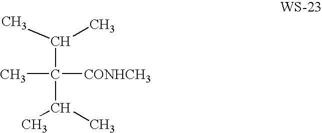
C(C(C)([CONHCH3])C(C)C)(C)C
